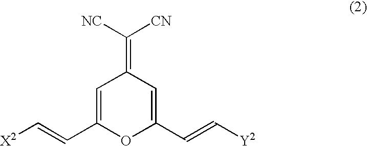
C1=C(C=C[X2])OC(C=C[Y2])=CC1=C([NC])[CN]
